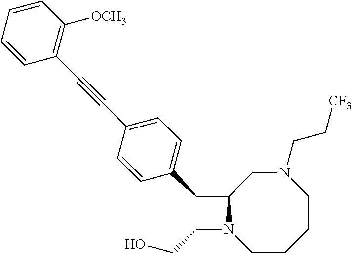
C1(CO)N2C(C1C1=CC=C(C#CC3=C([OCH3])C=CC=C3)C=C1)CN(CC[CF3])CCCC2
